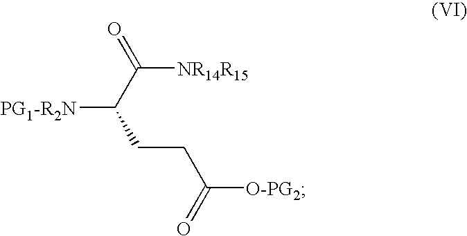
[PG1-R2N]C(C(=O)[NR14R15])CCC([O-PG2])=O
